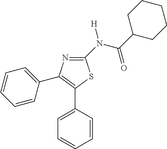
C1=CC(C2=C(C3=CC=CC=C3)N=C(N(C(C3CCCCC3)=O)[H])S2)=CC=C1
